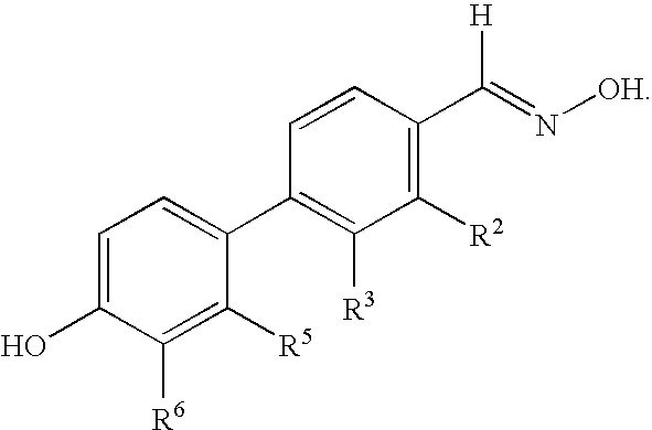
C1=C(O)C([R6])=C([R5])C(C2=C([R3])C([R2])=C(C(=N[OH])[H])C=C2)=C1
